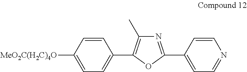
C1([MeO2C(H2C)4O])=CC=C(C2=C(C)N=C(C3=CC=NC=C3)O2)C=C1
